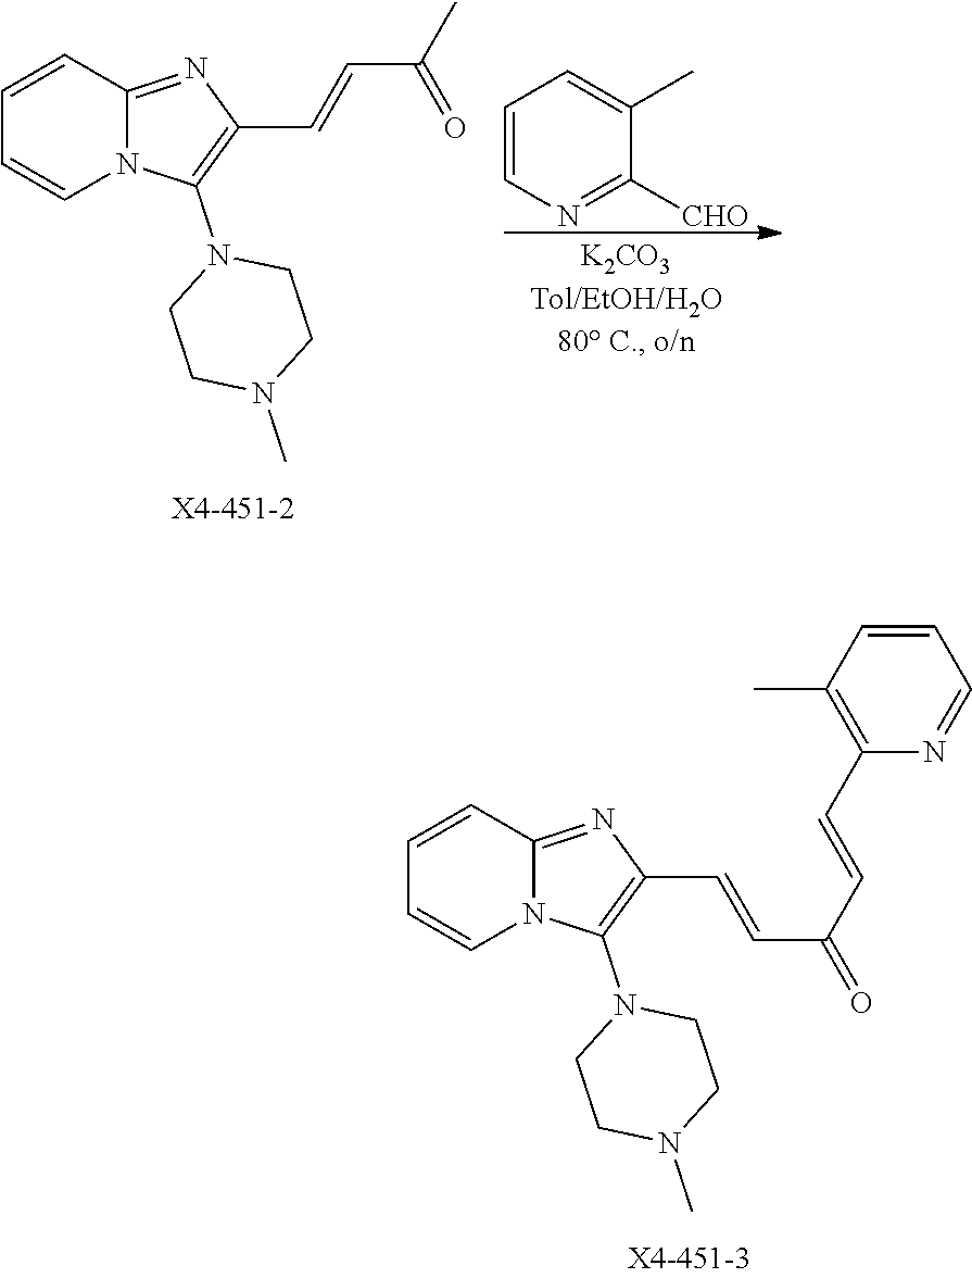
C1=CN=C([CHO])C(C)=C1.C1=CC2=NC(C=CC(C)=O)=C(N3CCN(C)CC3)N2C=C1.C1=CC2=NC(C=CC(C=CC3=C(C)C=CC=N3)=O)=C(N3CCN(C)CC3)N2C=C1
